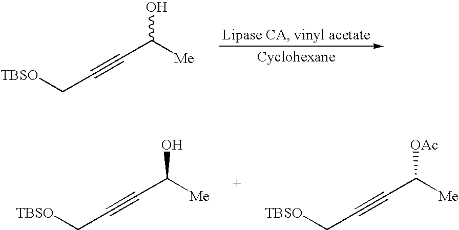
[TBSO]CC#CC([Me])O.[TBSO]CC#CC([Me])O.[TBSO]CC#CC([Me])[OAc]
